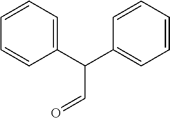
C1=CC=C(C(C2=CC=CC=C2)C=O)C=C1
